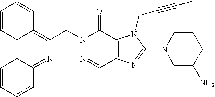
C1(CN2N=CC3=C(C2=O)N(CC#CC)C(N2CC(N)CCC2)=N3)=C2C(=C3C(=N1)C=CC=C3)C=CC=C2
